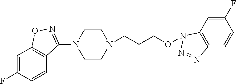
C1(F)=CC2=C(C=C1)N=NN2OCCCN1CCN(C2=NOC3=C2C=CC(F)=C3)CC1
